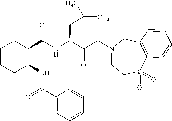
C1CCC(NC(C2=CC=CC=C2)=O)C(C(=O)NC(C(=O)CN2CCS(=O)(=O)C3=C(C2)C=CC=C3)CC(C)C)C1
